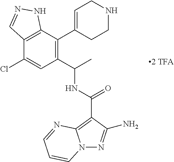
C12=C(C(C3=CCNCC3)=C(C(C)NC(=O)C3=C4N(N=C3N)C=CC=N4)C=C1Cl)NN=C2
